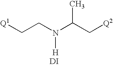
C(CN(C(C[Q2])C)[H])[Q1].[DI]
